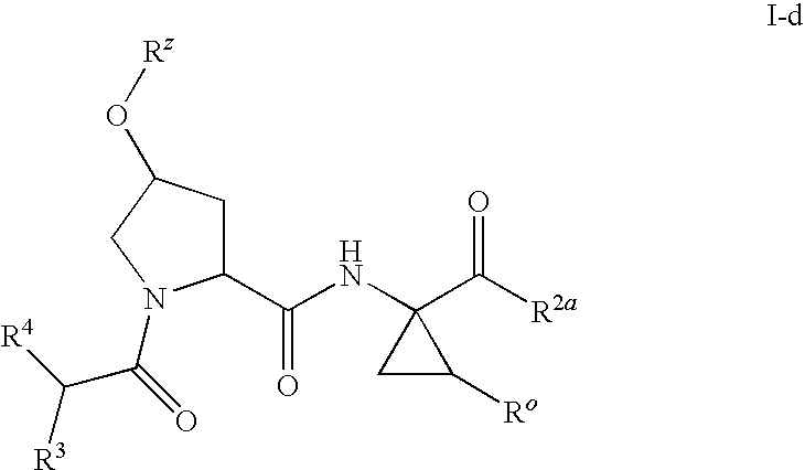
C1(C(NC2(C([R2a])=O)CC2[Ro])=O)CC(O[Rz])CN1C(=O)C([R4])[R3]
